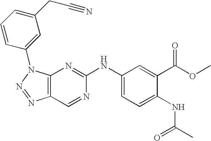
C12=C(N(C3=CC(CC#N)=CC=C3)N=N1)N=C(NC1=CC=C(NC(C)=O)C(C(OC)=O)=C1)N=C2
